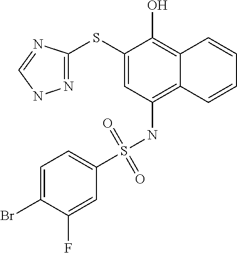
C1(SC2=NNC=N2)=CC(NS(C2=CC=C(Br)C(F)=C2)(=O)=O)=C2C(=C1O)C=CC=C2
